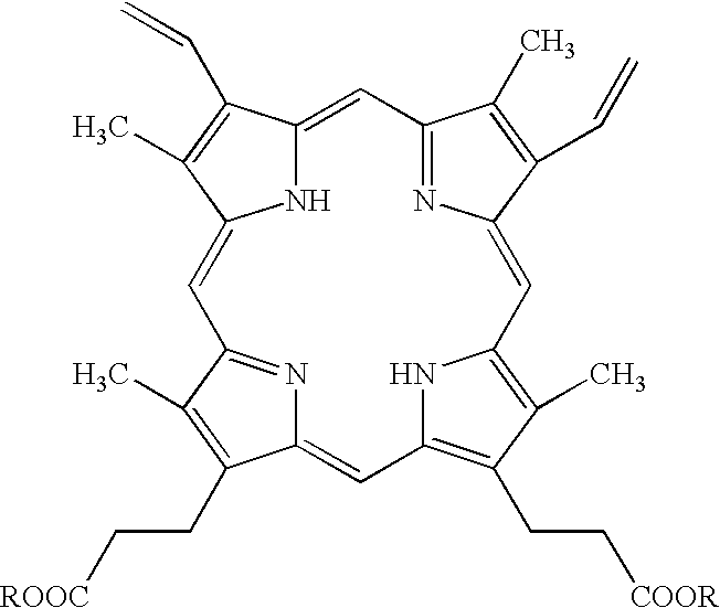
N1C2=CC3=NC(=CC4=C(C)C(CC[COOR])=C(N4)C=C4N=C(C(C)=C4CC[ROOC])C=C1C(C)=C2C=C)C(C=C)=C3C
